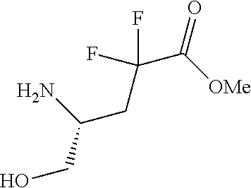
C(CC(C(=O)[OMe])(F)F)(N)CO
